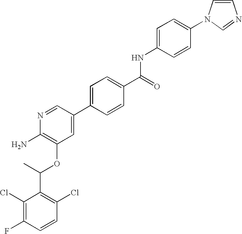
C1(Cl)=C(F)C=CC(Cl)=C1C(C)OC1=C(N)N=CC(C2=CC=C(C(=O)NC3=CC=C(N4C=CN=C4)C=C3)C=C2)=C1
